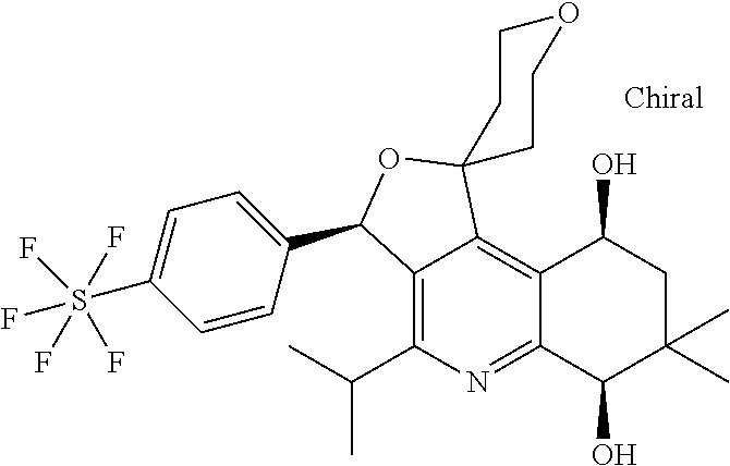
C12=C(C(C)C)N=C3C(=C1C1(OC2C2=CC=C(S(F)(F)(F)(F)F)C=C2)CCOCC1)C(O)CC(C)(C)C3O
